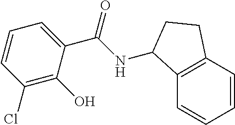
C12=C(C=CC=C1)CCC2NC(C1=CC=CC(Cl)=C1O)=O
